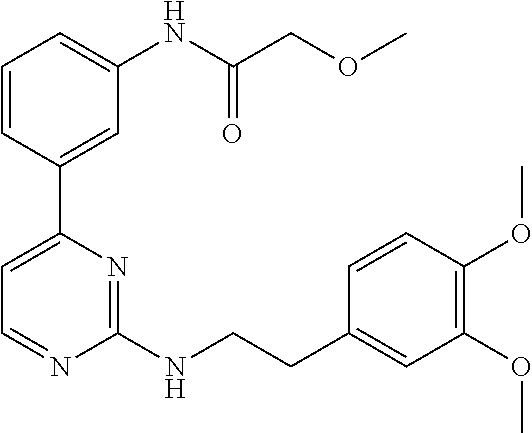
C1=CC(C2=CC=NC(NCCC3=CC(OC)=C(OC)C=C3)=N2)=CC(NC(COC)=O)=C1
